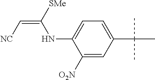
C1([O2N])=CC(C(C)(C)C)=CC=C1NC(=C[NC])[SMe]
